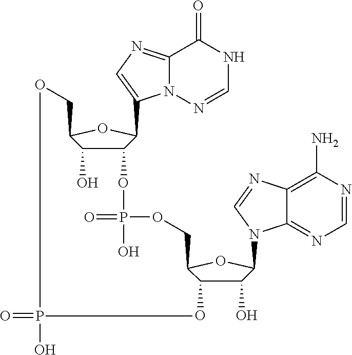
C12=NC=C(C3C(OP(=O)(O)OCC4C(O)C(O)C(N5C6=NC=NC(N)=C6N=C5)O4)C(O)C(CO)O3)N1N=CNC2=O.O=PO
